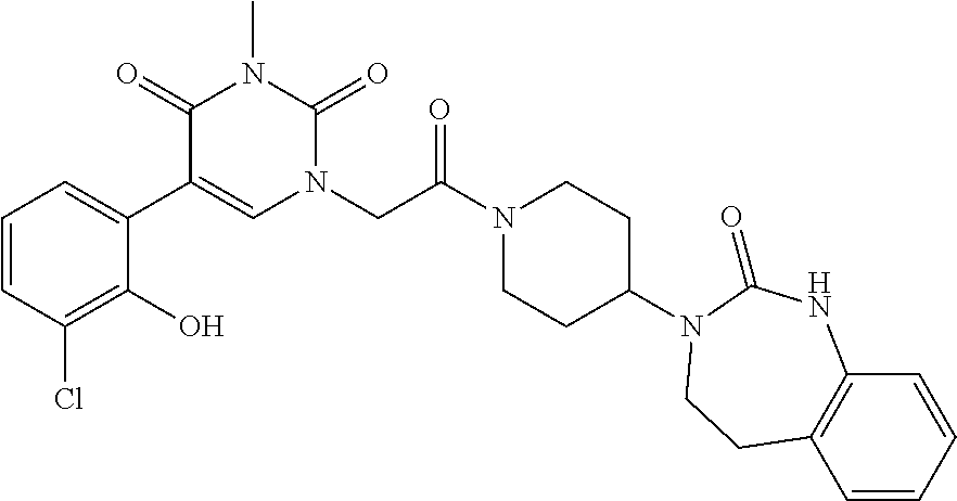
C1=CC(Cl)=C(O)C(C2=CN(CC(N3CCC(N4C(=O)NC5=C(C=CC=C5)CC4)CC3)=O)C(=O)N(C)C2=O)=C1
